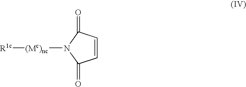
C1=CC(=O)N([(Mc)nc][R1c])C1=O
